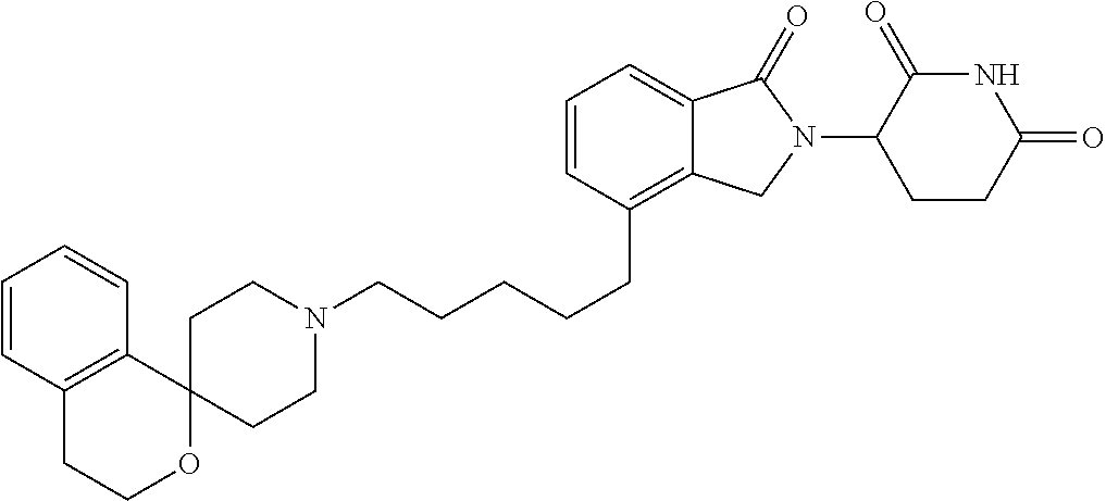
C1N(CCCCCC2=C3C(=CC=C2)C(=O)N(C2C(=O)NC(=O)CC2)C3)CCC2(C1)OCCC1=C2C=CC=C1
